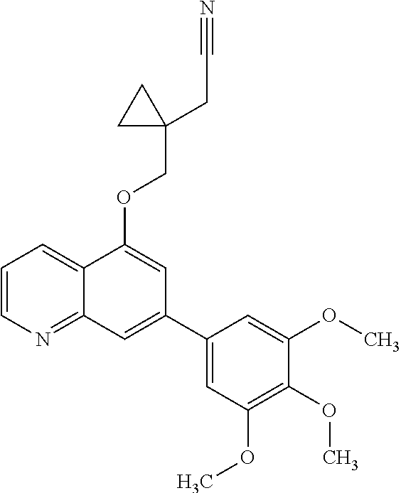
C1=CN=C2C(=C1)C(OCC1(CC#N)CC1)=CC(C1=CC(OC)=C(OC)C(OC)=C1)=C2
